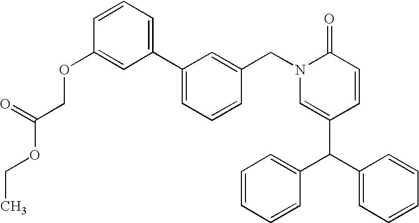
C(N1C=C(C(C2=CC=CC=C2)C2=CC=CC=C2)C=CC1=O)C1=CC(C2=CC=CC(OCC(OCC)=O)=C2)=CC=C1
